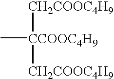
[CCOOC4H9](C)([CH2COOC4H9])[CH2COOC4H9]
